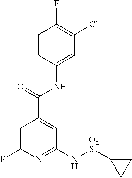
C1=CC(NC(C2=CC(N[O2S]C3CC3)=NC(F)=C2)=O)=CC(Cl)=C1F
